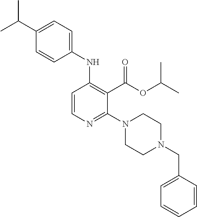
C1(NC2=C(C(OC(C)C)=O)C(N3CCN(CC4=CC=CC=C4)CC3)=NC=C2)=CC=C(C(C)C)C=C1
